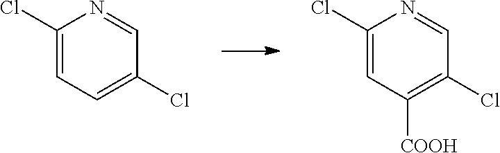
C1(Cl)=CC=C(Cl)C=N1.C1(Cl)=CC([COOH])=C(Cl)C=N1
